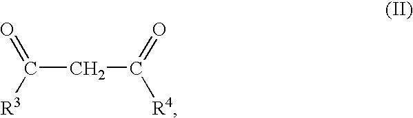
C(CC(=O)[R4])(=O)[R3]
